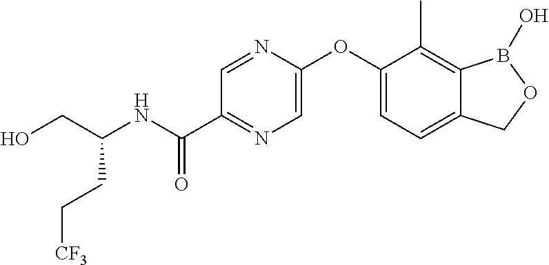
C1(OC2=CN=C(C(NC(CO)CC[CF3])=O)C=N2)=CC=C2C(=C1C)B(O)OC2
